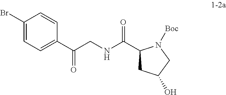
C1(Br)=CC=C(C(CNC(C2CC(O)CN2[Boc])=O)=O)C=C1
